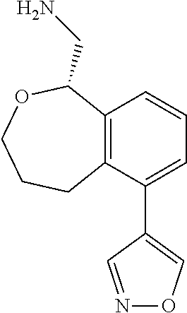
C12=C(C(C3=CON=C3)=CC=C1)CCCOC2CN
